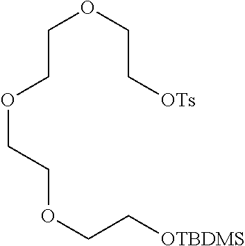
[OTs]CCOCCOCCOCC[OTBDMS]
